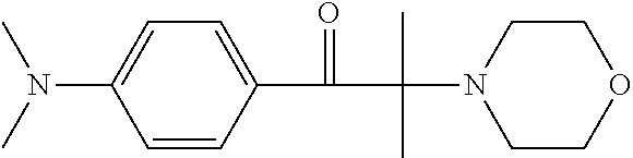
C1(C(=O)C(C)(C)N2CCOCC2)=CC=C(N(C)C)C=C1
